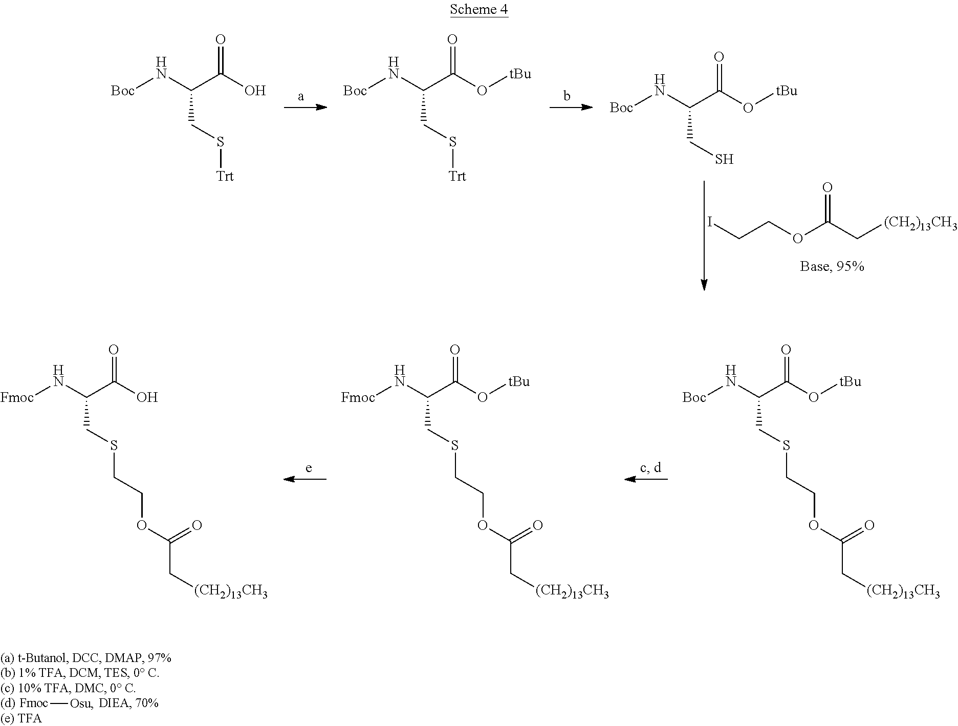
ICCOC(C[(CH2)13CH3])=O.[Boc]NC(C(O)=O)CS[Trt].[Boc]NC(C(O[tBu])=O)CS[Trt].[Boc]NC(C(O[tBu])=O)CS.[Boc]NC(C(O[tBu])=O)CSCCOC(C[(CH2)13CH3])=O.[Fmoc]NC(C(O[tBu])=O)CSCCOC(C[(CH2)13CH3])=O.[Fmoc]NC(C(O)=O)CSCCOC(C[(CH2)13CH3])=O.[Fmoc][Osu]
